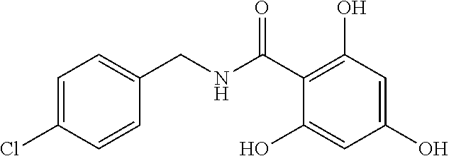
C1=CC(Cl)=CC=C1CNC(C1=C(O)C=C(O)C=C1O)=O
